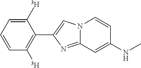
C1(C2=CN3C(=N2)C=C(NC)C=C3)=C([T])C=CC=C1[T]
